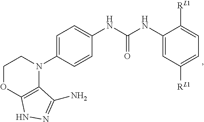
C1=C(N2CCOC3=C2C(N)=NN3)C=CC(NC(=O)NC2=CC([RL1])=CC=C2[RL1])=C1
